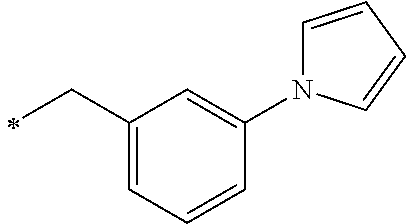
C1(CC)=CC=CC(N2C=CC=C2)=C1
